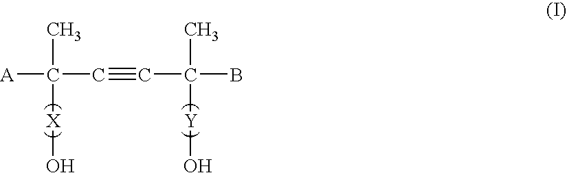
[A]C(C#CC(B)(C)[Y]O)(C)[X]O
